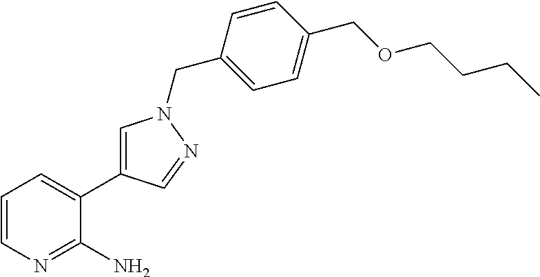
C1=CN=C(N)C(C2=CN(CC3=CC=C(COCCCC)C=C3)N=C2)=C1
